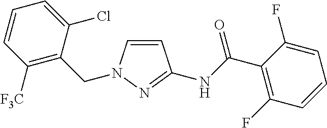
C1([F3C])=C(CN2C=CC(NC(=O)C3=C(F)C=CC=C3F)=N2)C(Cl)=CC=C1
